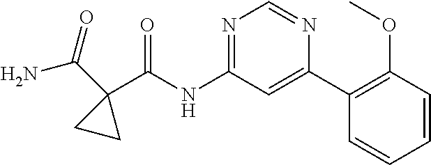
C1(C(NC2=NC=NC(C3=C(OC)C=CC=C3)=C2)=O)(C(N)=O)CC1
